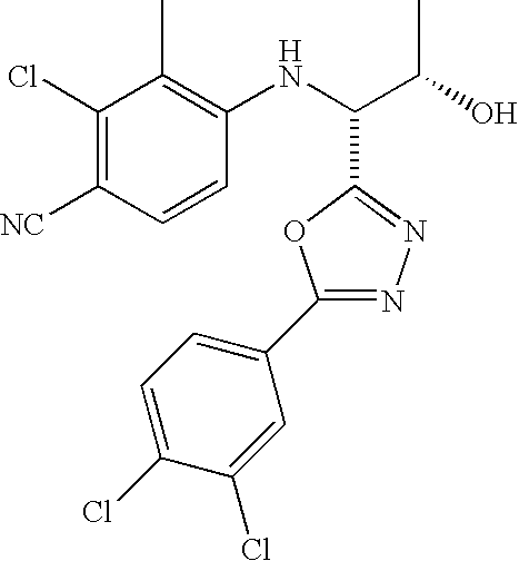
C1(Cl)=C([NC])C=CC(NC(C(O)C)C2=NN=C(C3=CC=C(Cl)C(Cl)=C3)O2)=C1C
